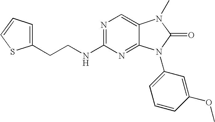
N1=C(NCCC2=CC=CS2)N=C2C(=C1)N(C)C(=O)N2C1=CC=CC(OC)=C1
